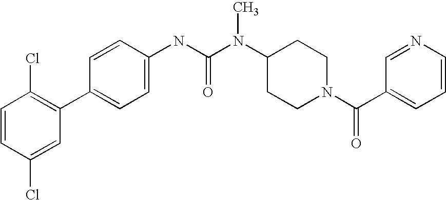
C1=CC(Cl)=CC(C2=CC=C(NC(N(C3CCN(C(C4=CC=CN=C4)=O)CC3)C)=O)C=C2)=C1Cl
